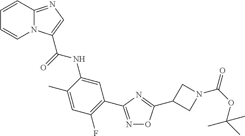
C1=CC2=NC=C(C(=O)NC3=CC(C4=NOC(C5CN(C(OC(C)(C)C)=O)C5)=N4)=C(F)C=C3C)N2C=C1
